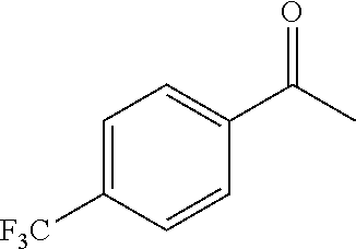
C1=C([F3C])C=CC(C(C)=O)=C1
